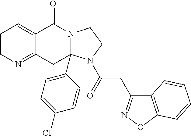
C1=CN=C2C(=C1)C(=O)N1C(C3=CC=C(Cl)C=C3)(C2)N(C(=O)CC2=NOC3=C2C=CC=C3)CC1
